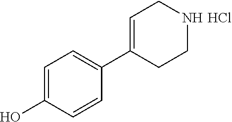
C1=C(O)C=CC(C2=CCNCC2)=C1.Cl
